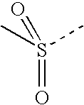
S(=O)(C)(C)=O
